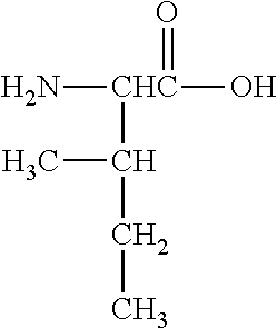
N[CHC](O)(=O)C(C)CC
